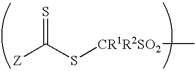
[Z]C(S[CR1R2SO2]C)=S
